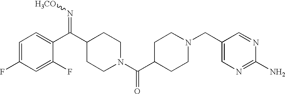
C1=C(F)C=C(F)C(C(C2CCN(C(C3CCN(CC4=CN=C(N)N=C4)CC3)=O)CC2)=N[H3CO])=C1
